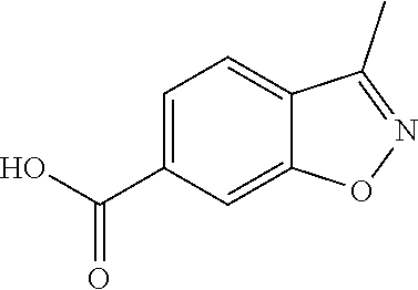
OC(C1=CC=C2C(=C1)ON=C2C)=O
